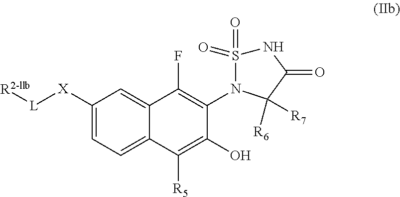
[L]([X]C1=CC=C2C(=C1)C(F)=C(N1S(=O)(=O)NC(=O)C1([R6])[R7])C(O)=C2[R5])[R2-llb]
